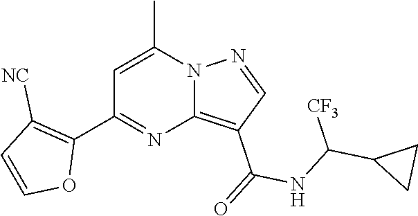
C12=C(C(=O)NC(C3CC3)[CF3])C=NN1C(C)=CC(C1=C([NC])C=CO1)=N2
